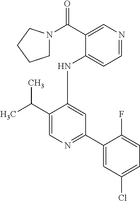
C(C1=CN=C(C2=CC(Cl)=CC=C2F)C=C1NC1=CC=NC=C1C(N1CCCC1)=O)(C)C
